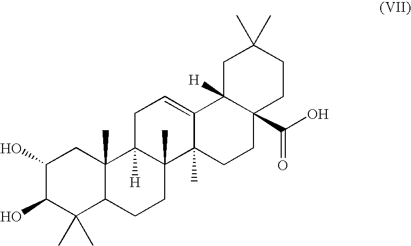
C1(O)C(O)C(C)(C)C2C(C)(C1)C1([H])C(C)(CC2)C2(C)C(=CC1)C1([H])C(C(O)=O)(CC2)CCC(C)(C)C1
